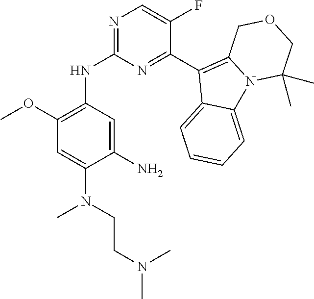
N1=C(NC2=C(OC)C=C(N(CCN(C)C)C)C(N)=C2)N=C(C2=C3N(C4=CC=CC=C24)C(C)(C)COC3)C(F)=C1
